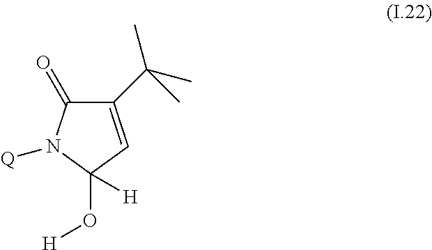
C1(C(C)(C)C)=CC(O[H])([H])N([Q])C1=O
